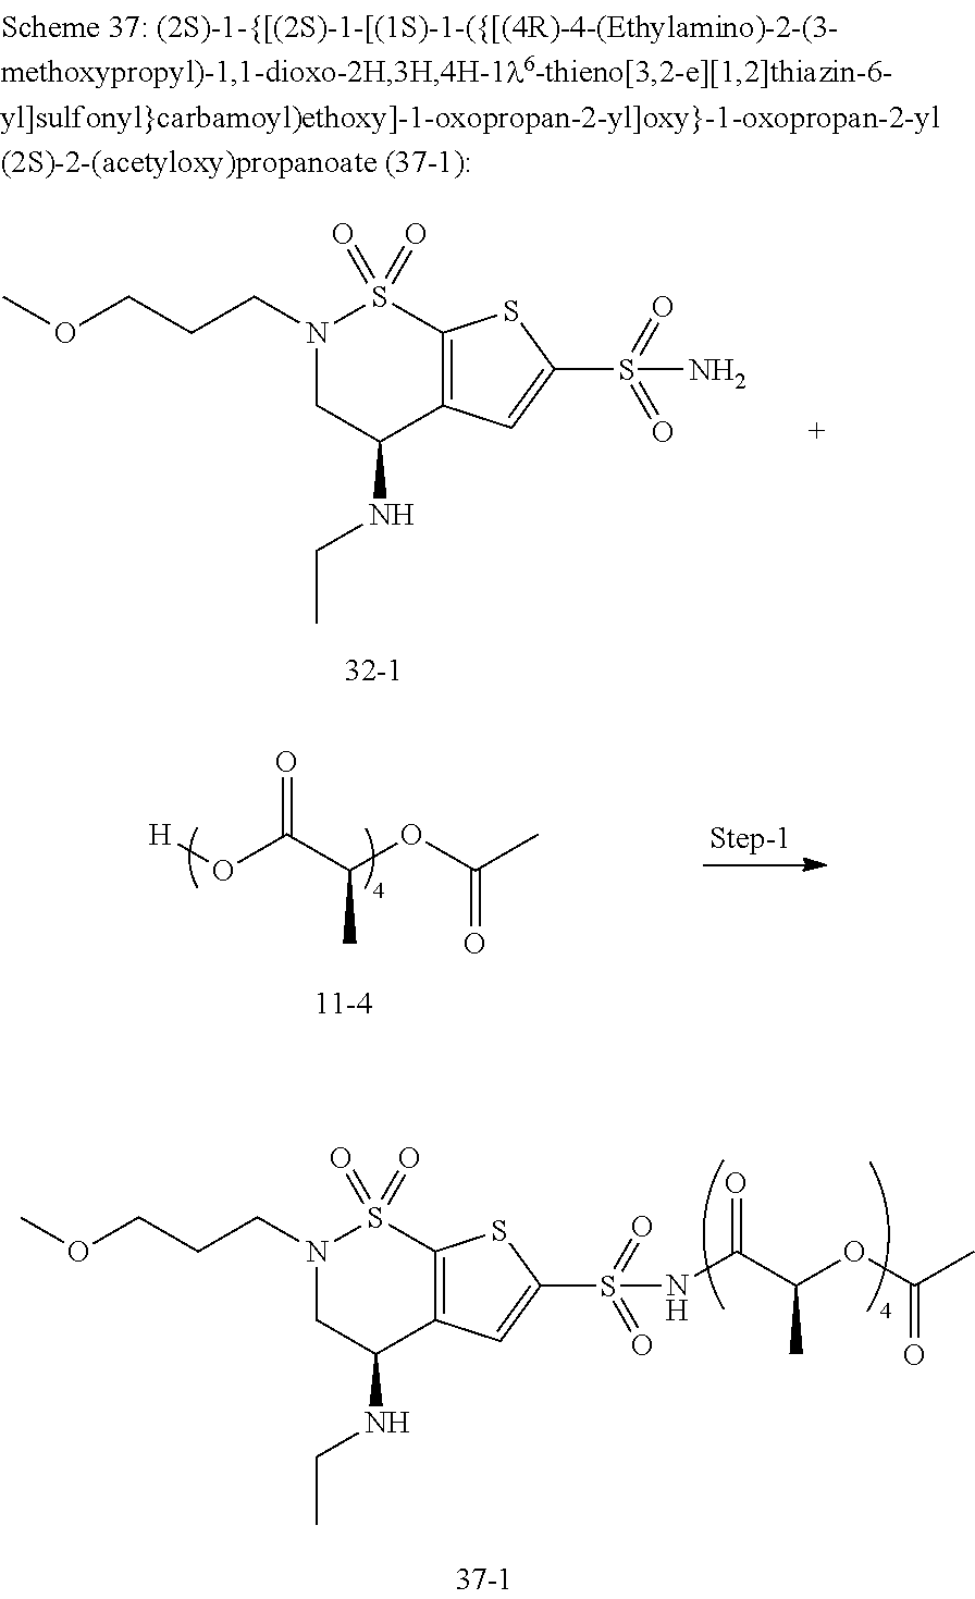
N1(CCCOC)CC(NCC)C2=C(S1(=O)=O)SC(S(=O)(=O)N)=C2.O(C(C(OC(C)=O)C)=O)[H].N1(CCCOC)CC(NCC)C2=C(S1(=O)=O)SC(S(=O)(=O)NC(=O)C(C)OC(C)=O)=C2
